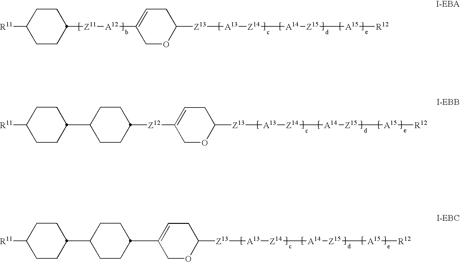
C1C=C([A12][Z11]C2CCC([R11])CC2)COC1[Z13][A13][Z14][A14][Z15][A15][R12].C1C=C([Z12]C2CCC(C3CCC([R11])CC3)CC2)COC1[Z13][A13][Z14][A14][Z15][A15][R12].C1C=C(CC2CCC(C3CCC([R11])CC3)CC2)COC1[Z13][A13][Z14][A14][Z15][A15][R12]
